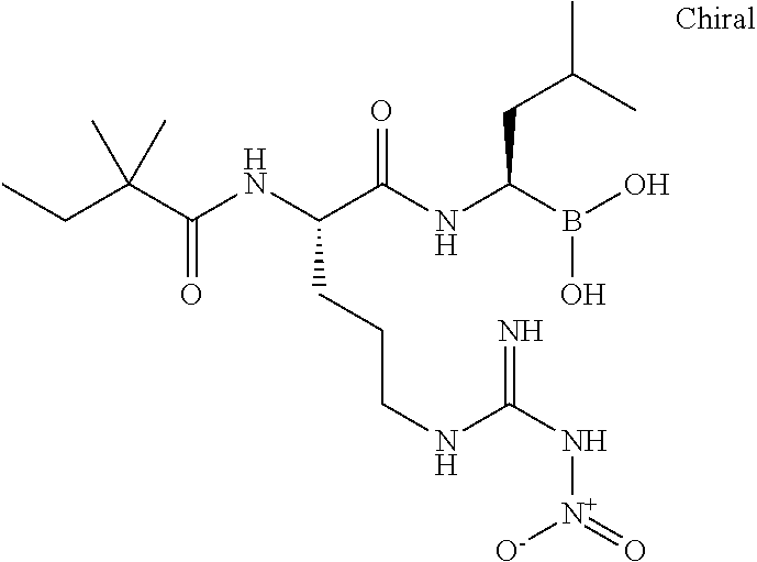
C(C(NC(C(NC(B(O)O)CC(C)C)=O)CCCNC(N[N+](=O)[O-])=N)=O)(CC)(C)C
